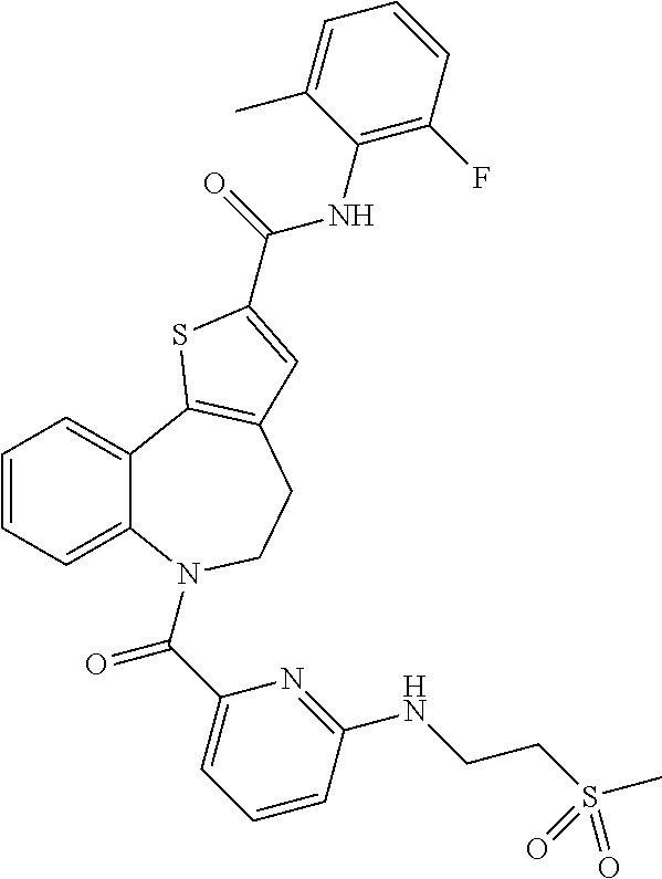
C1=CC=C2C(=C1)C1=C(CCN2C(C2=CC=CC(NCCS(C)(=O)=O)=N2)=O)C=C(C(=O)NC2=C(F)C=CC=C2C)S1
